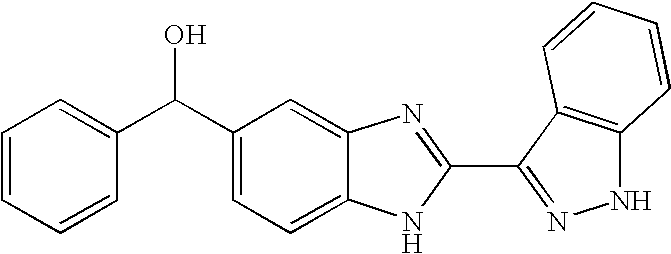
C1=CC=CC(C(C2=CC=C3C(=C2)N=C(C2=NNC4=C2C=CC=C4)N3)O)=C1
